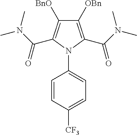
C1([OBn])=C(C(N(C)C)=O)N(C2=CC=C([CF3])C=C2)C(C(N(C)C)=O)=C1[BnO]
